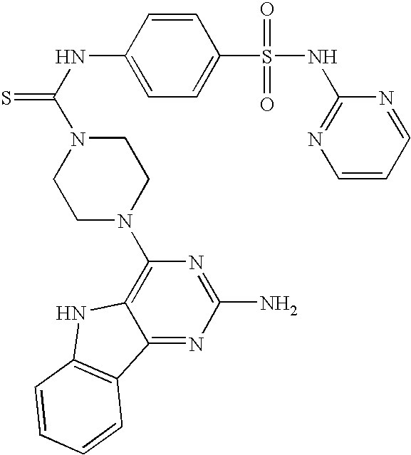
C1=C(S(=O)(=O)NC2=NC=CC=N2)C=CC(NC(=S)N2CCN(C3=C4C(=NC(N)=N3)C3=C(N4)C=CC=C3)CC2)=C1
